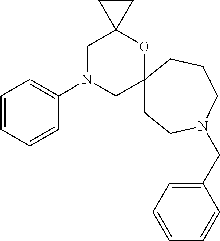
C1N(C2=CC=CC=C2)CC2(OC13CC3)CCN(CC1=CC=CC=C1)CCC2
